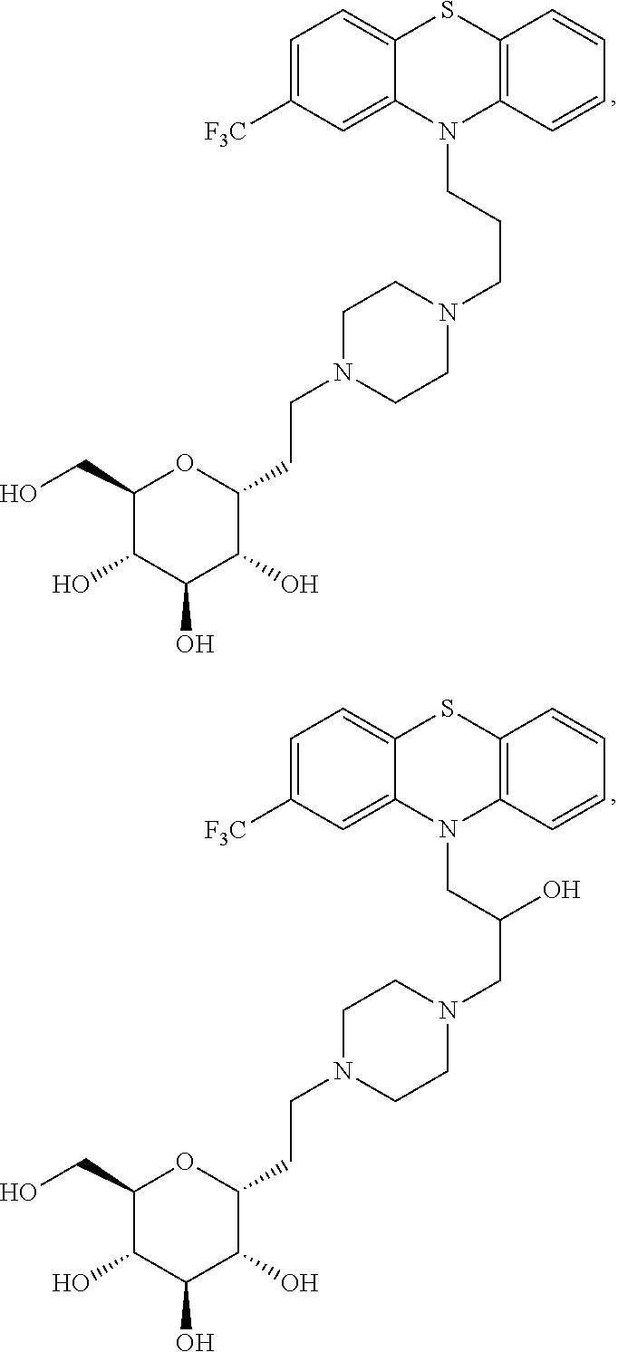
C1=C([F3C])C=C2C(=C1)SC1=C(N2CCCN2CCN(CCC3OC(CO)C(O)C(O)C3O)CC2)C=CC=C1.C1=C([F3C])C=C2C(=C1)SC1=C(N2CC(CN2CCN(CCC3OC(CO)C(O)C(O)C3O)CC2)O)C=CC=C1
